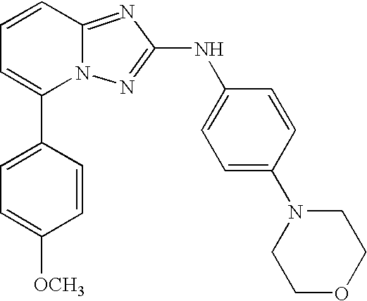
C1(C2=CC=CC3=NC(NC4=CC=C(N5CCOCC5)C=C4)=NN23)=CC=C([OCH3])C=C1
